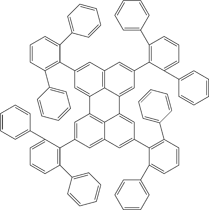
C1=CC(C2=CC=CC=C2)=C(C2=CC3=C4C(=C2)C2=C5C(=CC(C6=C(C7=CC=CC=C7)C=CC=C6C6=CC=CC=C6)=CC5=CC(C5=C(C6=CC=CC=C6)C=CC=C5C5=CC=CC=C5)=C2)C4=CC(C2=C(C4=CC=CC=C4)C=CC=C2C2=CC=CC=C2)=C3)C(C2=CC=CC=C2)=C1
